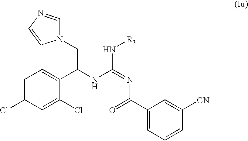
N1(CC(NC(=NC(C2=CC=CC([CN])=C2)=O)N[R3])C2=CC=C(Cl)C=C2Cl)C=NC=C1
